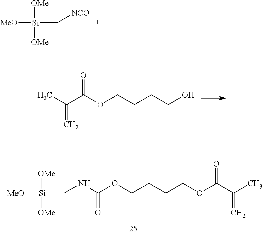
[MeO][Si]([OMe])([OMe])C[NCO].CC(C(OCCCCO)=O)=C.[MeO][Si]([OMe])([OMe])CNC(OCCCCOC(C(C)=C)=O)=O
